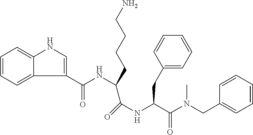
C1=CC=CC=C1CN(C(C(NC(=O)C(NC(=O)C1=CNC2=CC=CC=C12)CCCCN)CC1=CC=CC=C1)=O)C
